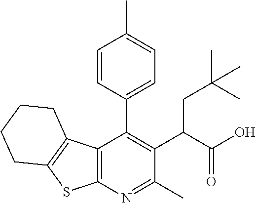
C12=C(N=C(C)C(C(C(O)=O)CC(C)(C)C)=C1C1=CC=C(C)C=C1)SC1=C2CCCC1
